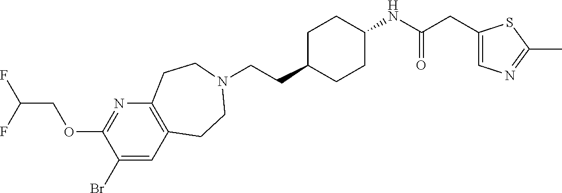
C(CC1CCC(NC(CC2=CN=C(C)S2)=O)CC1)N1CCC2=C(N=C(OCC(F)F)C(Br)=C2)CC1
